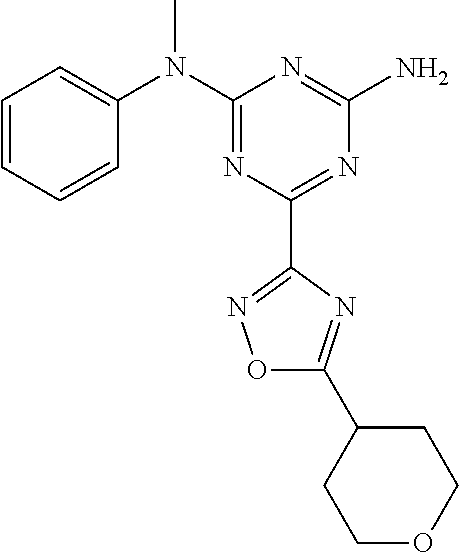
C1=CC=CC(N(C2=NC(C3=NOC(C4CCOCC4)=N3)=NC(N)=N2)C)=C1
